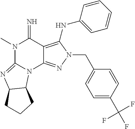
N1(C)C2=NC3C(N2C2=NN(CC4=CC=C(C(F)(F)F)C=C4)C(NC4=CC=CC=C4)=C2C1=N)CCC3
